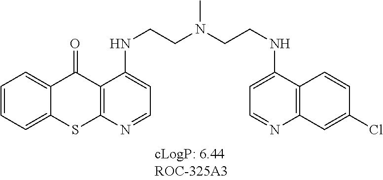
C1=CC=C2C(=C1)C(=O)C1=C(S2)N=CC=C1NCCN(CCNC1=CC=NC2=C1C=CC(Cl)=C2)C
